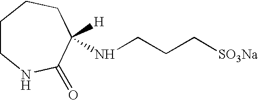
C1CNC(=O)C([H])(NCCC[SO3Na])CC1
